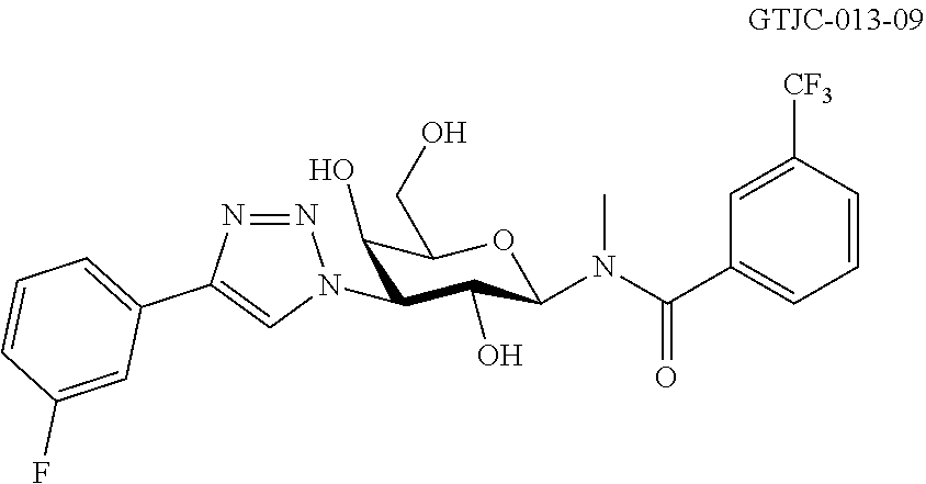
C1=CC([CF3])=CC(C(N(C2C(O)C(N3N=NC(C4=CC=CC(F)=C4)=C3)C(O)C(CO)O2)C)=O)=C1
